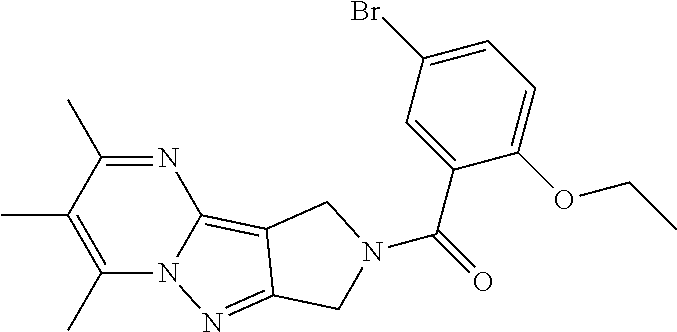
N1=C(C)C(C)=C(C)N2C1=C1C(=N2)CN(C(=O)C2=CC(Br)=CC=C2OCC)C1
